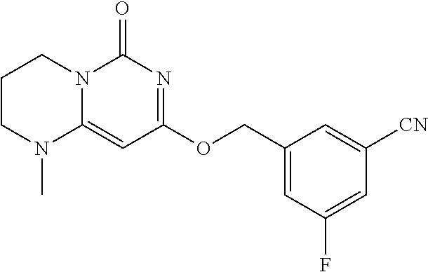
C1CN(C)C2=CC(OCC3=CC(F)=CC([CN])=C3)=NC(=O)N2C1
